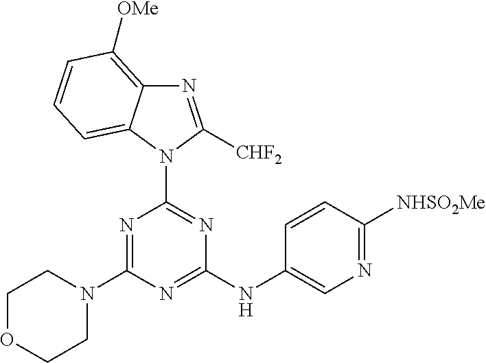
C1OCCN(C2=NC(N3C4=CC=CC([OMe])=C4N=C3[CHF2])=NC(NC3=CN=C([NHSO2Me])C=C3)=N2)C1
